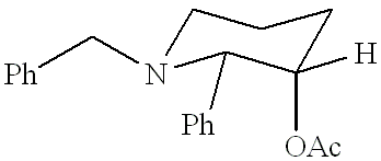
C1N(C[Ph])C([Ph])C([H])([OAc])CC1
